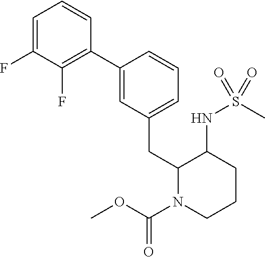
C1(C2=CC(CC3N(C(=O)OC)CCCC3NS(C)(=O)=O)=CC=C2)=C(F)C(F)=CC=C1
